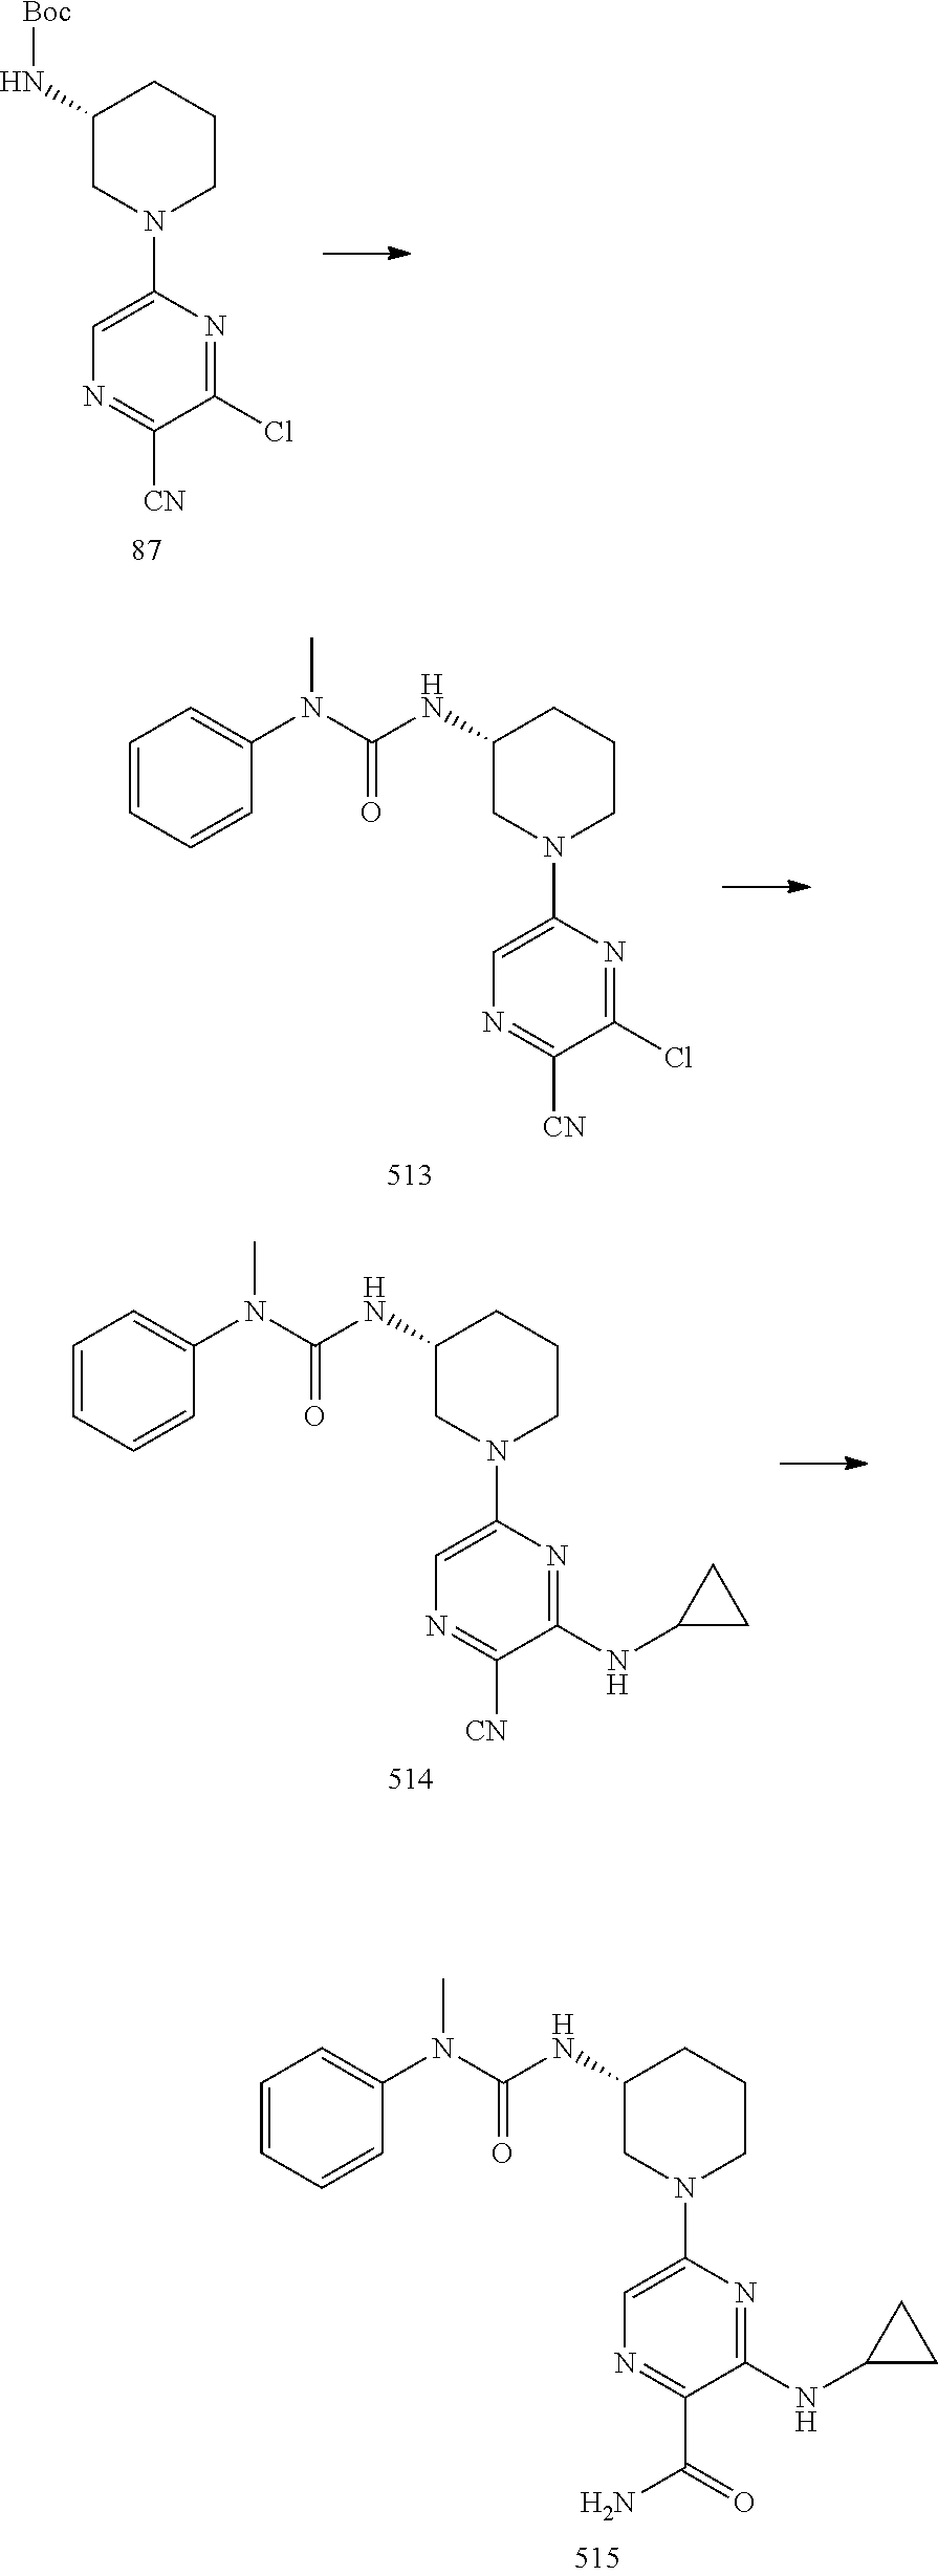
C1(NC(N(C2=CC=CC=C2)C)=O)CN(C2=CN=C([CN])C(Cl)=N2)CCC1.C1(N[Boc])CN(C2=CN=C([CN])C(Cl)=N2)CCC1.C1(NC(N(C2=CC=CC=C2)C)=O)CN(C2=CN=C(C(=O)N)C(NC3CC3)=N2)CCC1.C1(NC(N(C2=CC=CC=C2)C)=O)CN(C2=CN=C([CN])C(NC3CC3)=N2)CCC1
